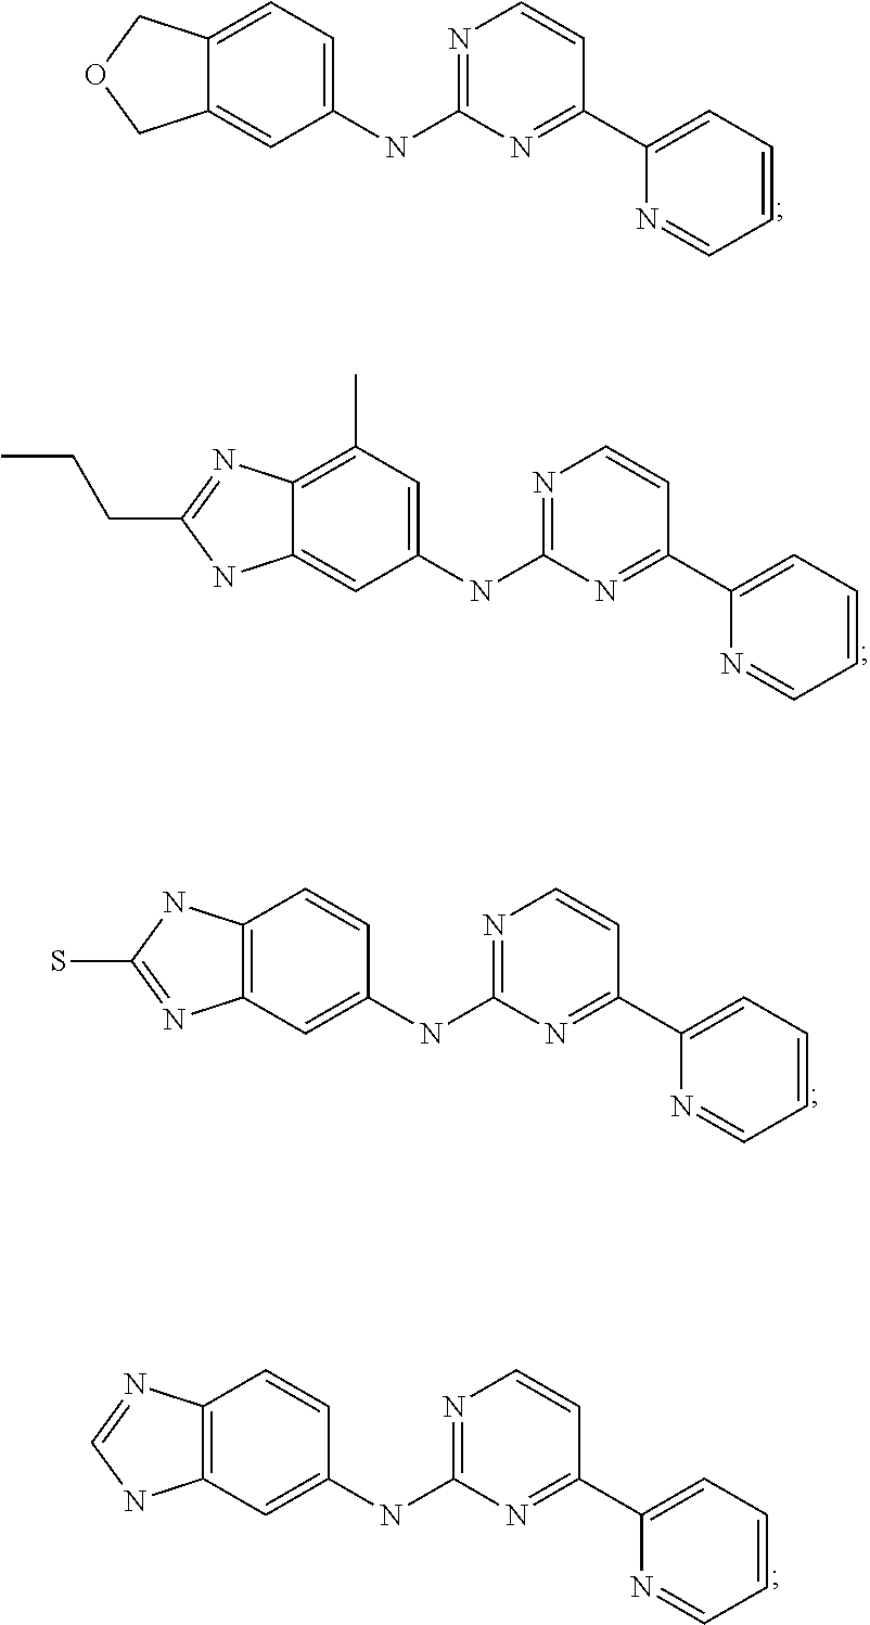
N1=C(NC2=CC(C)=C3C(=C2)NC(CCC)=N3)N=C(C2=CC=CC=N2)C=C1.N1=C(NC2=CC3=C(C=C2)NC(S)=N3)N=C(C2=CC=CC=N2)C=C1.N1=C(NC2=CC3=C(C=C2)N=CN3)N=C(C2=CC=CC=N2)C=C1.N1=C(NC2=CC=C3C(=C2)COC3)N=C(C2=CC=CC=N2)C=C1
